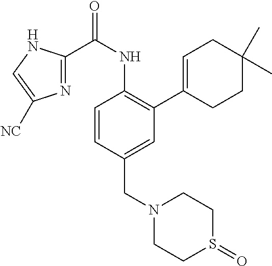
C1=CC(CN2CCS(=O)CC2)=CC(C2=CCC(C)(C)CC2)=C1NC(C1=NC([NC])=CN1)=O
